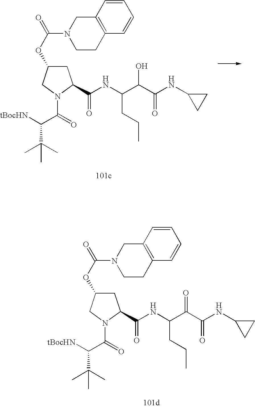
C1C(OC(N2CCC3=C(C2)C=CC=C3)=O)CN(C(=O)C([tBocHN])C(C)(C)C)C1C(NC(C(C(NC1CC1)=O)=O)CCC)=O.C1C(OC(N2CCC3=C(C2)C=CC=C3)=O)CN(C(=O)C([tBocHN])C(C)(C)C)C1C(NC(C(C(NC1CC1)=O)O)CCC)=O
